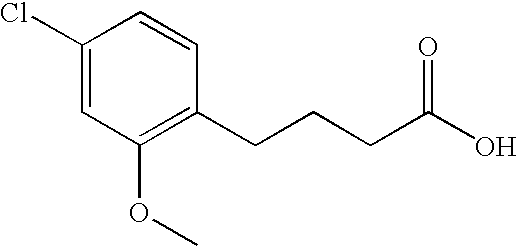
C1(Cl)=CC(OC)=C(CCCC(O)=O)C=C1
